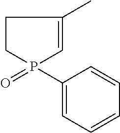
C1(P2(=O)C=C(C)CC2)=CC=CC=C1
